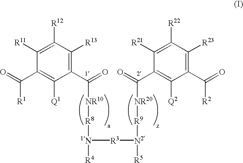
O=C(C1=C([Q1])C(C(=O)[NR10][R8][1N]([R4])[R3][N2]([R5])[R9][NR20]C(C2=C([Q2])C(C(=O)[R2])=C([R23])C([R22])=C2[R21])=O)=C([R13])C([R12])=C1[R11])[R1]
